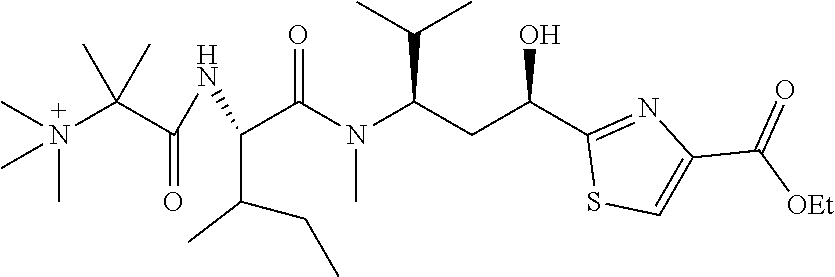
N(C)(C(C(=O)NC(C(CC)C)C(N(C)C(CC(C1=NC(C([OEt])=O)=CS1)O)C(C)C)=O)(C)C)(C)C
